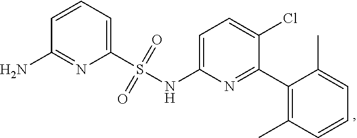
NC1=NC(S(=O)(=O)NC2=CC=C(Cl)C(C3=C(C)C=CC=C3C)=N2)=CC=C1
